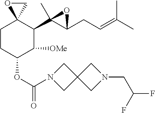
C1CC(OC(=O)N2CC3(C2)CN(CC(F)F)C3)C([OMe])C(C2(C)C(CC=C(C)C)O2)C12OC2
